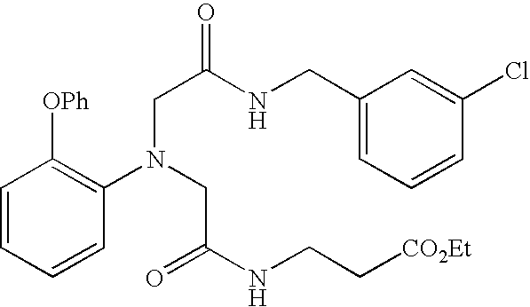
C1=CC=CC(N(CC(=O)NCC[CO2Et])CC(NCC2=CC=CC(Cl)=C2)=O)=C1[OPh]
